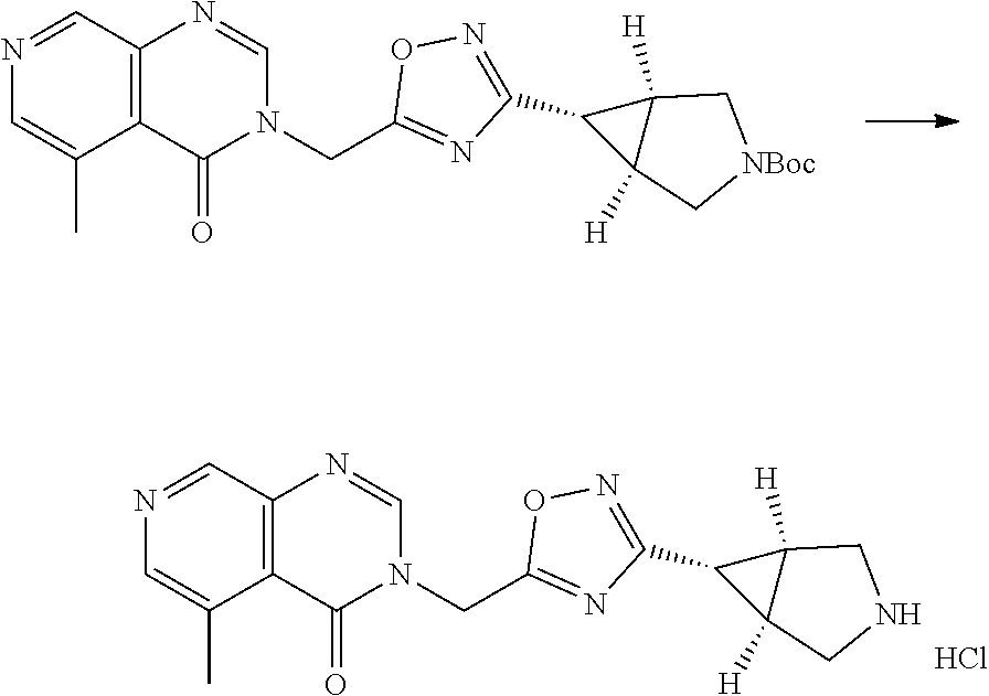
C1(C2=NOC(CN3C=NC4=C(C3=O)C(C)=CN=C4)=N2)C2([H])C1([H])C[NBoc]C2.C1(C2=NOC(CN3C=NC4=C(C3=O)C(C)=CN=C4)=N2)C2([H])C1([H])CNC2.Cl
